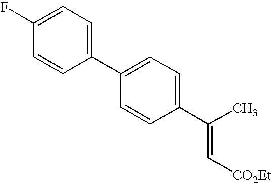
C1(F)=CC=C(C2=CC=C(C(C)=C[CO2Et])C=C2)C=C1
